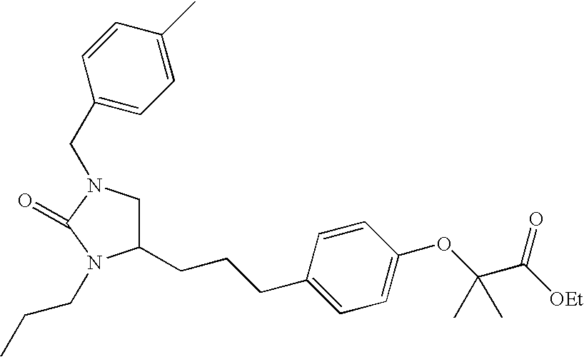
C1C(CCCC2=CC=C(OC(C([OEt])=O)(C)C)C=C2)N(CCC)C(=O)N1CC1=CC=C(C)C=C1
